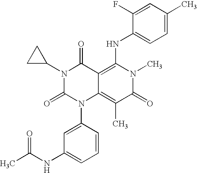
C1=CC(N2C3=C(C)C(=O)N(C)C(NC4=CC=C(C)C=C4F)=C3C(=O)N(C3CC3)C2=O)=CC(NC(C)=O)=C1
